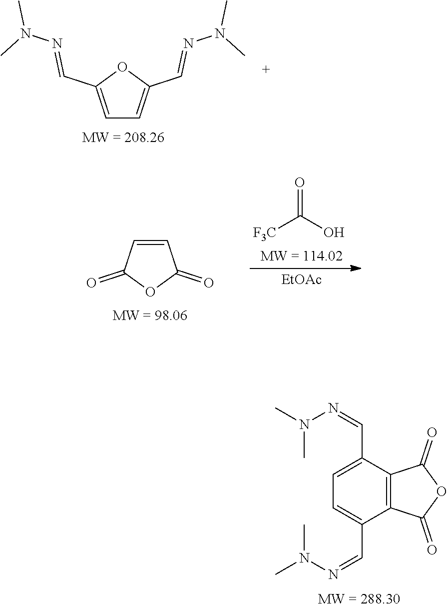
C1=C(C=NN(C)C)OC(C=NN(C)C)=C1.C1=CC(=O)OC1=O.O=C(O)[F3C].[EtOAc].C1=C(C=NN(C)C)C2=C(C(C=NN(C)C)=C1)C(=O)OC2=O
